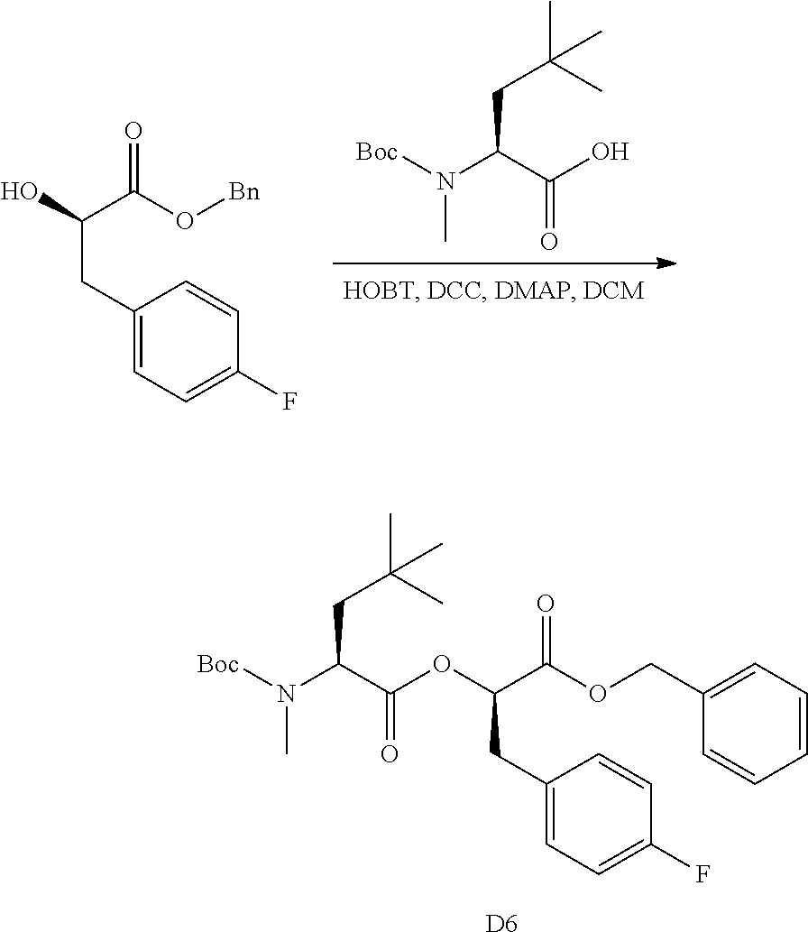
[D6].C(C(=O)OCC1=CC=CC=C1)(CC1=CC=C(F)C=C1)OC(C(N([Boc])C)CC(C)(C)C)=O.[Boc]N(C(C(O)=O)CC(C)(C)C)C.OC(C(=O)O[Bn])CC1=CC=C(F)C=C1
